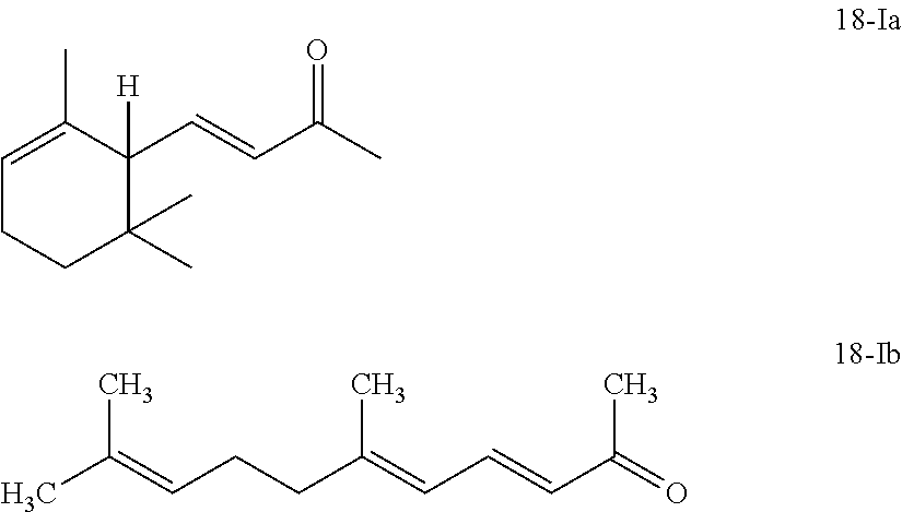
CC(=CCCC(=CC=CC(=O)C)C)C.C1=C(C)C(C=CC(C)=O)([H])C(C)(C)CC1
